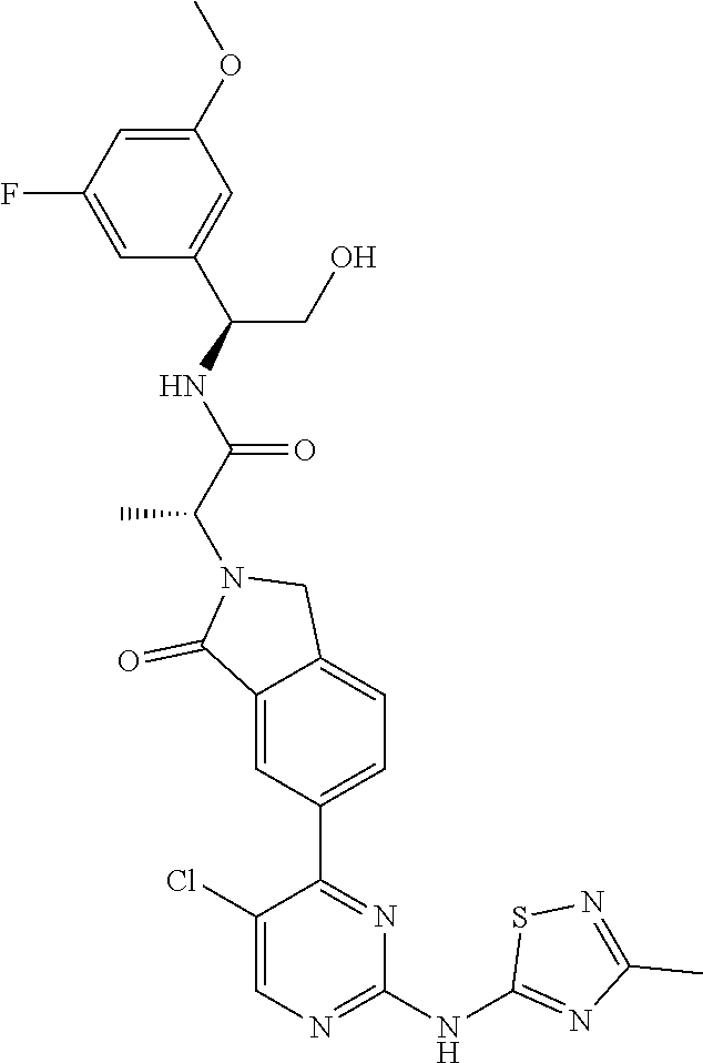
C1(NC2=NC(C)=NS2)=NC=C(Cl)C(C2=CC=C3C(=C2)C(=O)N(C(C(NC(C2=CC(OC)=CC(F)=C2)CO)=O)C)C3)=N1
